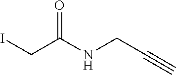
ICC(NCC#C)=O
